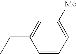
C1(CC)=CC([Me])=CC=C1
